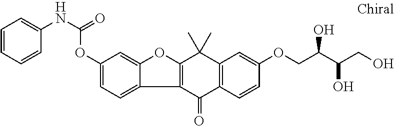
C1=CC=CC(NC(OC2=CC=C3C(=C2)OC2=C3C(=O)C3=C(C2(C)C)C=C(OCC(C(CO)O)O)C=C3)=O)=C1
